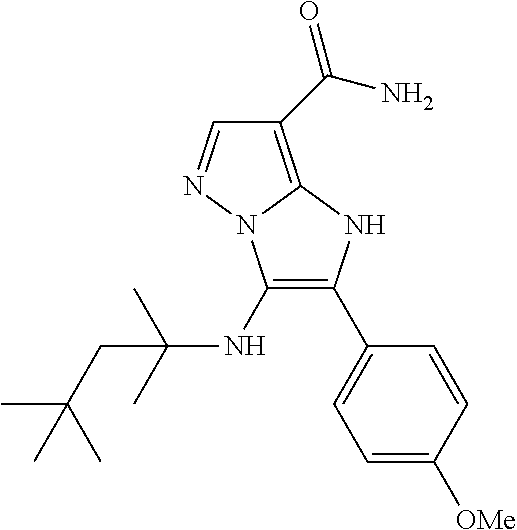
C1(C(N)=O)=C2N(N=C1)C(NC(C)(C)CC(C)(C)C)=C(C1=CC=C([OMe])C=C1)N2
